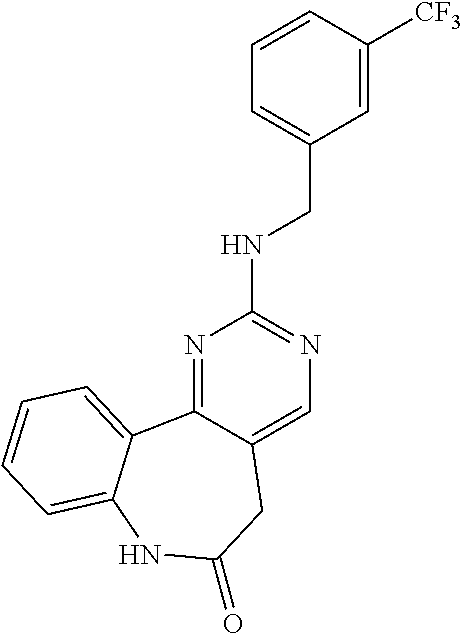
N1=C2C(=CN=C1NCC1=CC=CC([CF3])=C1)CC(=O)NC1=CC=CC=C21
